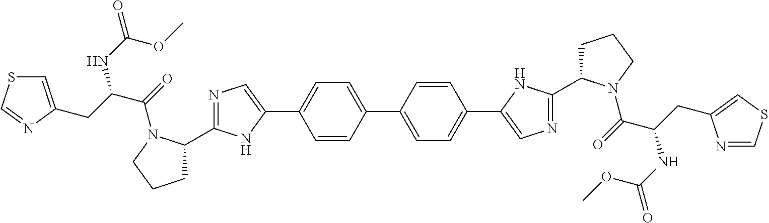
C1(C2=CC=C(C3=CN=C(C4CCCN4C(=O)C(NC(OC)=O)CC4=CSC=N4)N3)C=C2)=CC=C(C2=CN=C(C3CCCN3C(=O)C(NC(OC)=O)CC3=CSC=N3)N2)C=C1
